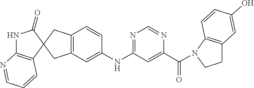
N1C2=C(C=CC=N2)C2(C1=O)CC1=C(C=C(NC3=NC=NC(C(=O)N4C5=C(CC4)C=C(O)C=C5)=C3)C=C1)C2
